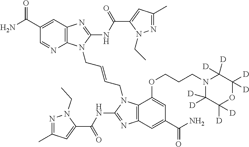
C12=C(N=C(NC(C3=CC(C)=NN3CC)=O)N1CC=CCN1C3=C(N=C1NC(C1=CC(C)=NN1CC)=O)C=C(C(N)=O)C=C3OCCCN1C([D])([D])C([D])([D])OC([D])([D])C1([D])[D])C=C(C(N)=O)C=N2
